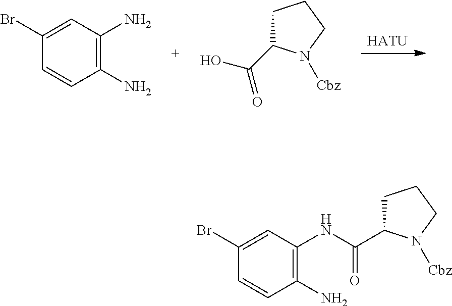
[HATU].C1=CC(N)=C(N)C=C1Br.OC(=O)C1CCCN1[Cbz].C1CCN([Cbz])C1C(NC1=C(N)C=CC(Br)=C1)=O
